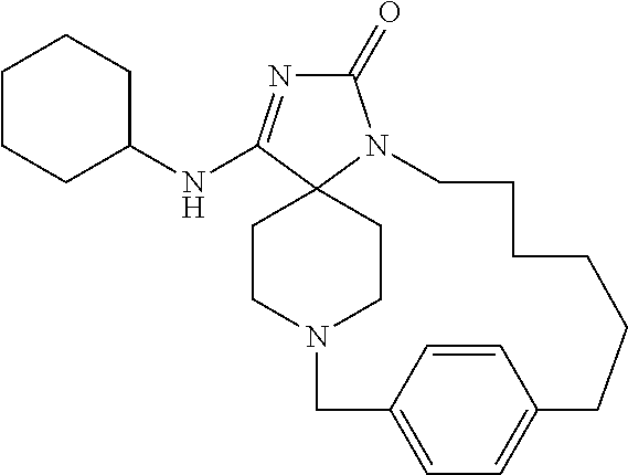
C1(=O)N=C(NC2CCCCC2)C23N1CCCCCCC1=CC=C(CN(CC2)CC3)C=C1
